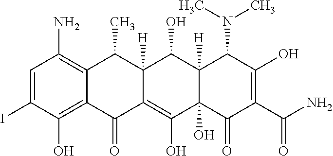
C1=C(I)C(O)=C2C(=C1N)C(C)C1([H])C(=C(O)C3(O)C([H])(C1O)C(N(C)C)C(O)=C(C(N)=O)C3=O)C2=O
